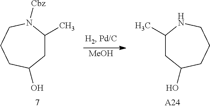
[MeOH].CC1CC(O)CCCN1[Cbz].CC1CC(O)CCCN1.[A24]
